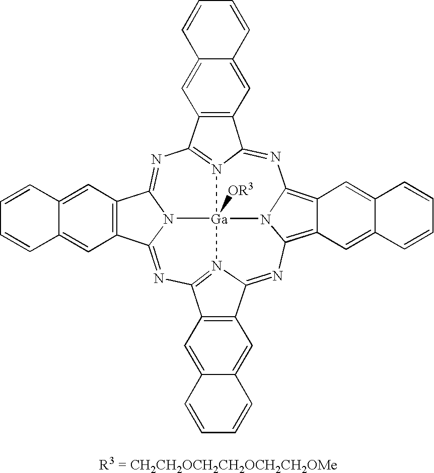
N1=C2N3=C(N=C4N5C(=NC6=N7C(=NC8=C9C(=C1N8[Ga]753[OR3])C=C1C(=C9)C=CC=C1)C1=C6C=C3C(=C1)C=CC=C3)C1=C4C=C3C(=C1)C=CC=C3)C1=C2C=C2C(=C1)C=CC=C2
